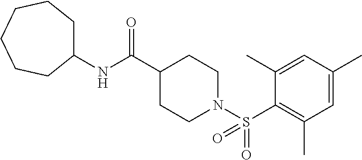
C1(NC(C2CCN(S(C3=C(C)C=C(C)C=C3C)(=O)=O)CC2)=O)CCCCCC1
